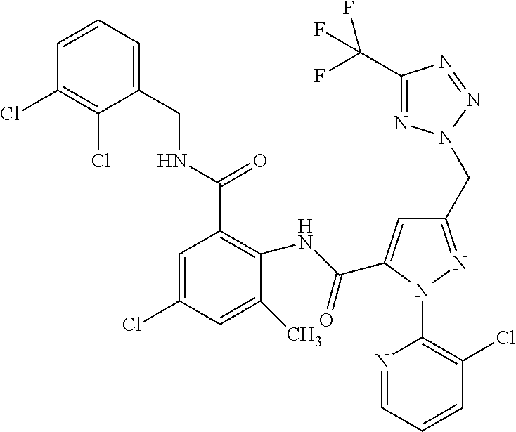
C1=CC=C(CNC(C2=C(NC(=O)C3=CC(CN4N=C(C(F)(F)F)N=N4)=NN3C3=C(Cl)C=CC=N3)C(C)=CC(Cl)=C2)=O)C(Cl)=C1Cl
